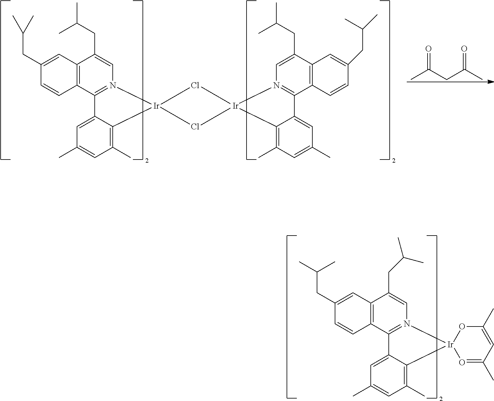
C1(CC(C)C)=CC2=C(C=C1)C1=N(C=C2CC(C)C)[Ir]2(C3=C(C)C=C(C)C=C13)O=C(C)C=C(C)O2.O=C(CC(C)=O)C.C1=CC2=C(C=C1CC(C)C)C(CC(C)C)=CN1=C2C2=CC(C)=CC(C)=C2[Ir]12Cl[Ir]1(Cl2)N2=C(C3=C(C=C(CC(C)C)C=C3)C(CC(C)C)=C2)C2=CC(C)=CC(C)=C21
